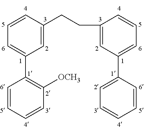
C1(C2=C([OCH3])C=CC=C2)=CC=CC(CCC2=CC(C3=CC=CC=C3)=CC=C2)=C1
